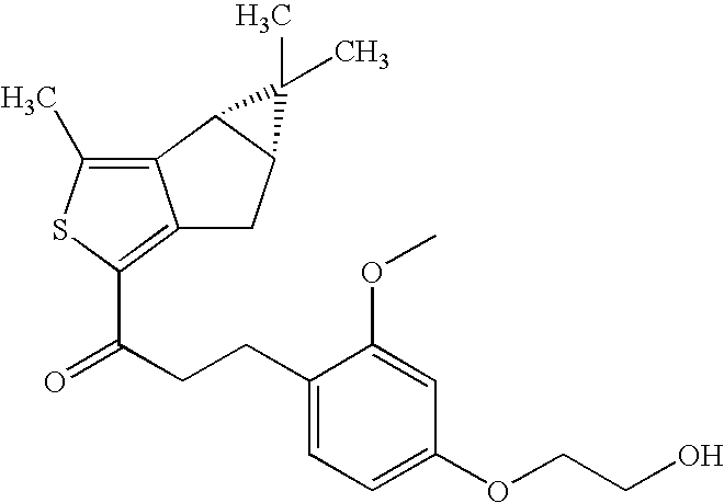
C12=C(C)SC(C(CCC3=CC=C(OCCO)C=C3OC)=O)=C1CC1C2C1(C)C
